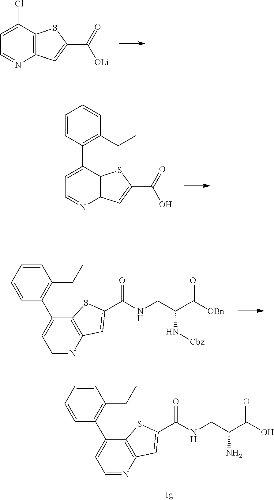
C1=C(Cl)C2=C(N=C1)C=C(C(=O)[OLi])S2.C1=C(C2=C(CC)C=CC=C2)C2=C(N=C1)C=C(C(=O)O)S2.C1=C(C2=C(CC)C=CC=C2)C2=C(N=C1)C=C(C(NCC(C([OBn])=O)N[Cbz])=O)S2.C1=C(C2=C(CC)C=CC=C2)C2=C(N=C1)C=C(C(NCC(C(O)=O)N)=O)S2
